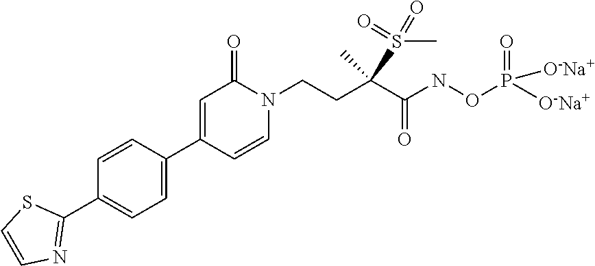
C1=CC(C2=CC(=O)N(CCC(C(NOP(=O)([O-Na+])[O-Na+])=O)(S(=O)(=O)C)C)C=C2)=CC=C1C1=NC=CS1
